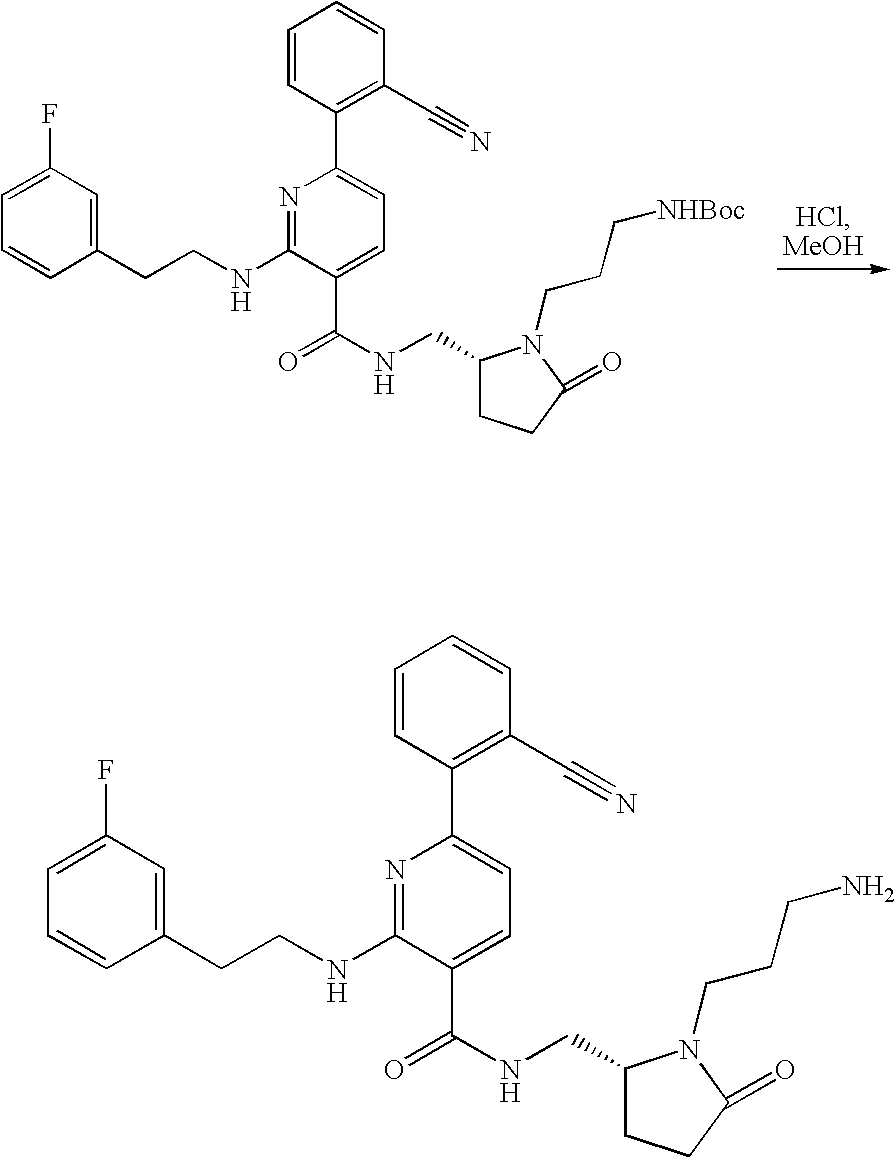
C1(CCNC2=NC(C3=C(C#N)C=CC=C3)=CC=C2C(=O)NCC2CCC(=O)N2CCC[NHBoc])=CC(F)=CC=C1.C1(CCNC2=NC(C3=C(C#N)C=CC=C3)=CC=C2C(=O)NCC2CCC(=O)N2CCCN)=CC(F)=CC=C1
